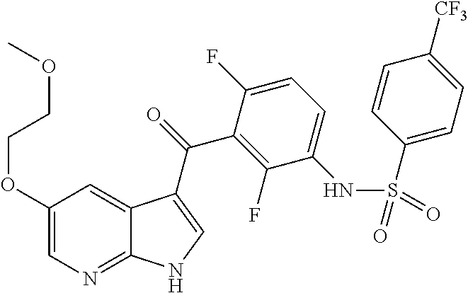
C1(OCCOC)=CN=C2C(=C1)C(C(=O)C1=C(F)C(NS(=O)(=O)C3=CC=C([CF3])C=C3)=CC=C1F)=CN2
